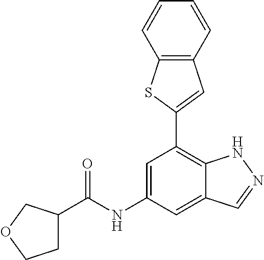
C12=C(C=CC=C1)C=C(C1=C3C(=CC(NC(=O)C4CCOC4)=C1)C=NN3)S2
